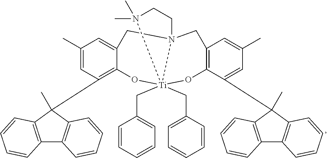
C12=C(C(C)(C3=C4C(=CC(C)=C3)CN35[Ti](CC6=CC=CC=C6)(CC6=CC=CC=C6)(O4)(OC4=C(C=C(C)C=C4C4(C)C6=C(C7=C4C=CC=C7)C=CC=C6)C3)N(C)(C)CC5)C3=C1C=CC=C3)C=CC=C2
